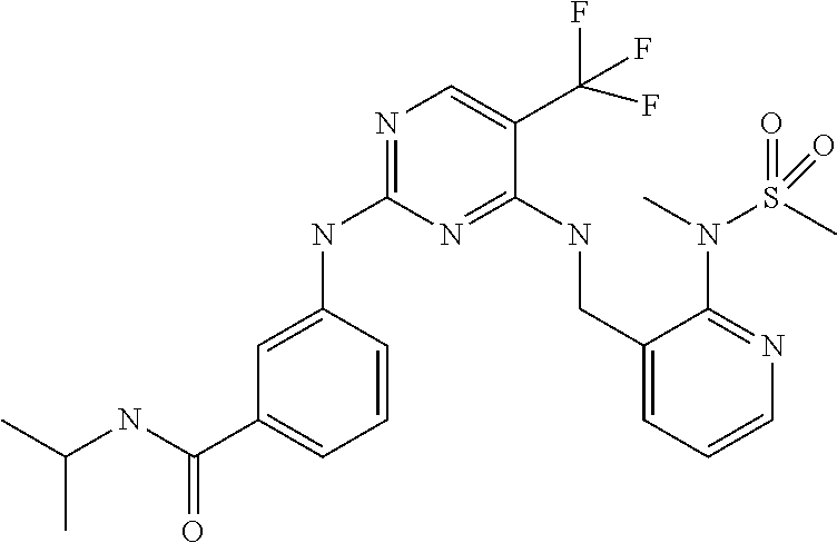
C1(NC2=NC=C(C(F)(F)F)C(NCC3=CC=CN=C3N(S(C)(=O)=O)C)=N2)=CC(C(NC(C)C)=O)=CC=C1
